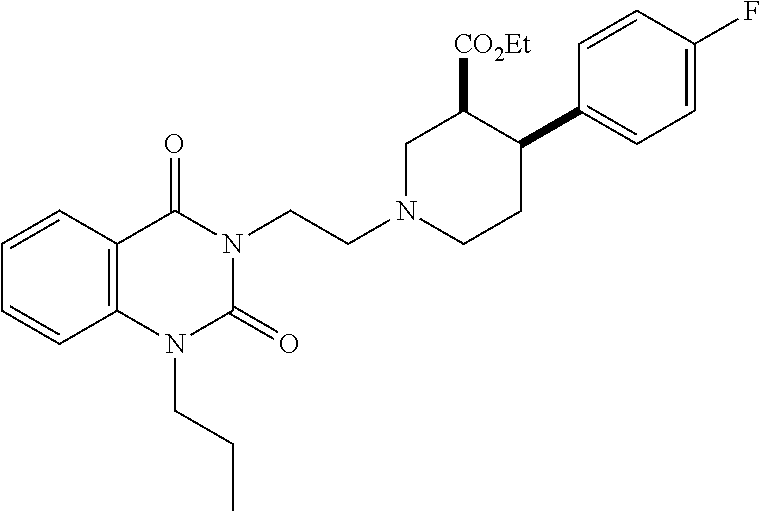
C12=C(C(=O)N(CCN3CCC(C4=CC=C(F)C=C4)C([CO2Et])C3)C(=O)N1CCC)C=CC=C2
